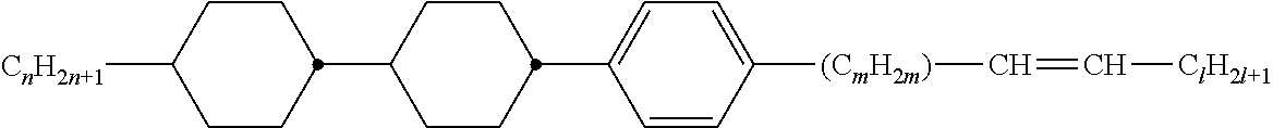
C1(C2CCC([CnH2n+1])CC2)CCC(C2=CC=C([(CmH2m)]C=C[ClH2l+1])C=C2)CC1
